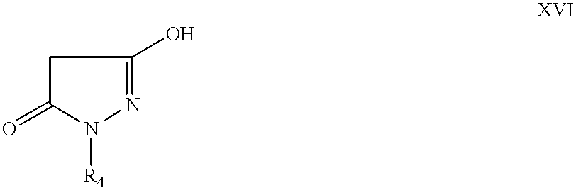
[R4]N1N=C(O)CC1=O
